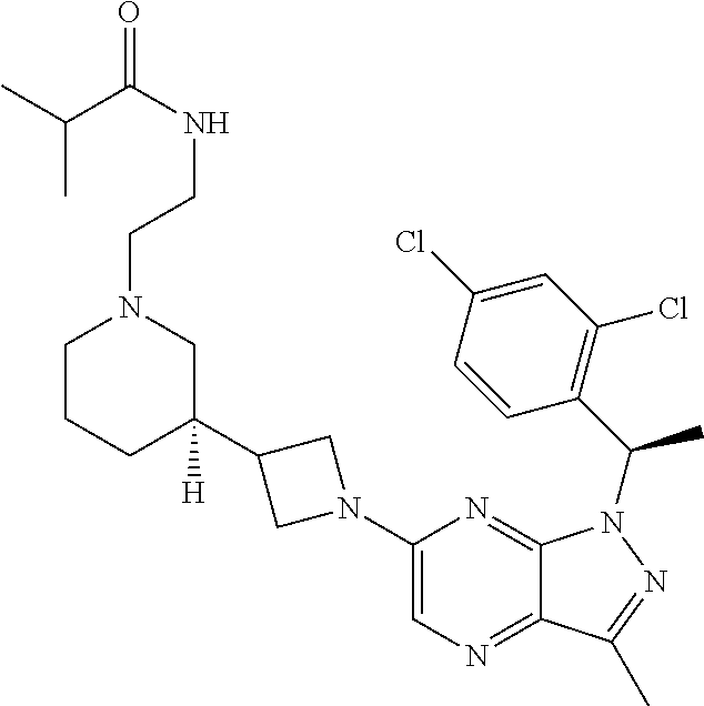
C1CCC(C2CN(C3=CN=C4C(=N3)N(C(C3=C(Cl)C=C(Cl)C=C3)C)N=C4C)C2)([H])CN1CCNC(C(C)C)=O
